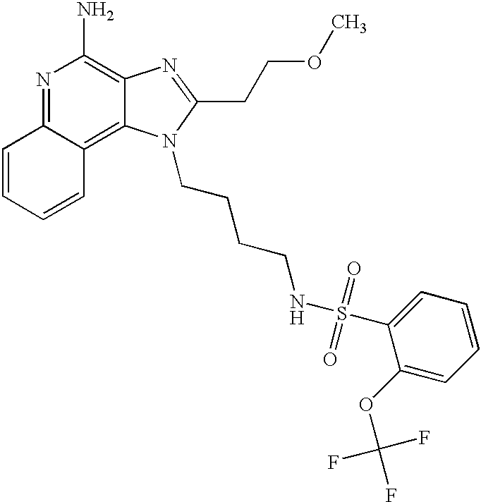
N1=C2C(=C3C(=C1N)N=C(CCOC)N3CCCCNS(=O)(=O)C1=CC=CC=C1OC(F)(F)F)C=CC=C2
